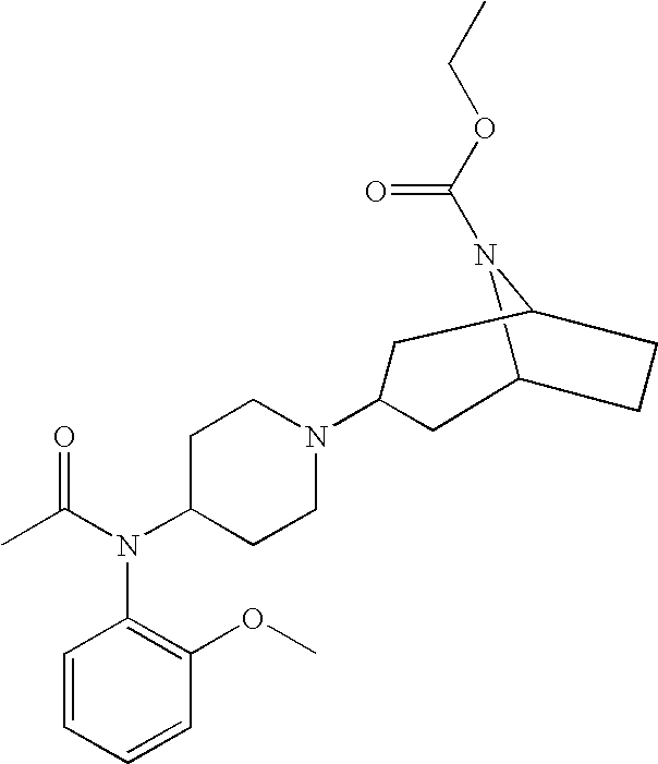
C12N(C(OCC)=O)C(CC1)CC(N1CCC(N(C(C)=O)C3=C(OC)C=CC=C3)CC1)C2
